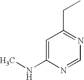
C1=C(NC)N=CN=C1CC
